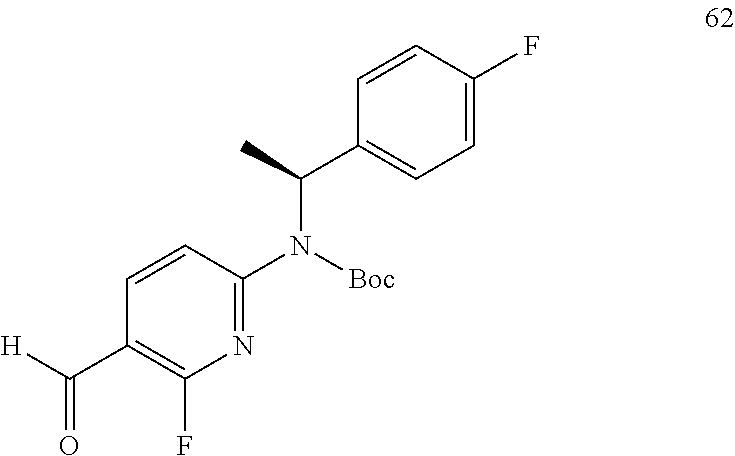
N1=C(N([Boc])C(C)C2=CC=C(F)C=C2)C=CC(C([H])=O)=C1F
